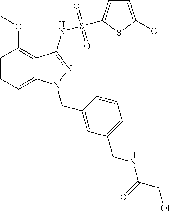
C1=CC=C2C(=C1OC)C(NS(C1=CC=C(Cl)S1)(=O)=O)=NN2CC1=CC(CNC(CO)=O)=CC=C1
